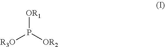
[OR1]P([OR2])[R3O]
